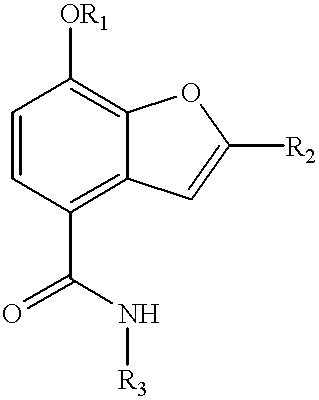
C1=CC(C(=O)N[R3])=C2C(=C1[OR1])OC([R2])=C2
